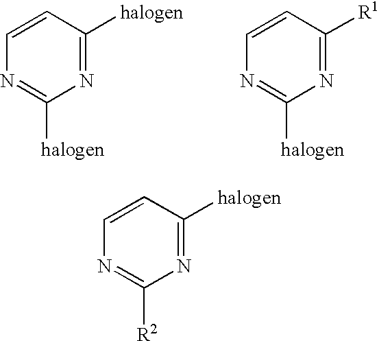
C1=CC([halogen])=NC([halogen])=N1.C1=CC([R1])=NC([halogen])=N1.C1=CC([halogen])=NC([R2])=N1
